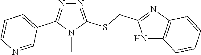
N1=C(SCC2=NC3=C(N2)C=CC=C3)N(C)C(C2=CC=CN=C2)=N1
